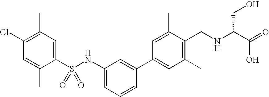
C1(S(NC2=CC=CC(C3=CC(C)=C(CNC(C(O)=O)CO)C(C)=C3)=C2)(=O)=O)=CC(C)=C(Cl)C=C1C
